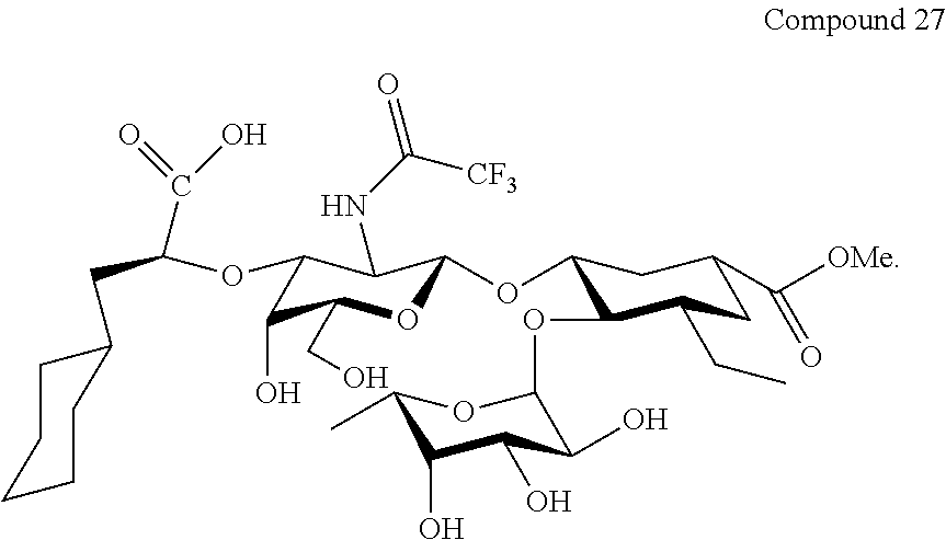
C1(OC2OC(CO)C(O)C(OC(C(=O)O)CC3CCCCC3)C2NC([CF3])=O)C(OC2C(O)C(O)C(O)C(C)O2)C(CC)CC(C(=O)[OMe])C1
